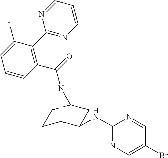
C1C2C(NC3=NC=C(Br)C=N3)CC(C1)N2C(=O)C1=C(C2=NC=CC=N2)C(F)=CC=C1
